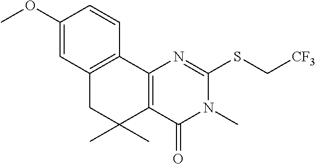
C12=C(C3=C(C(C)(C)C1)C(=O)N(C)C(SC[CF3])=N3)C=CC(OC)=C2
